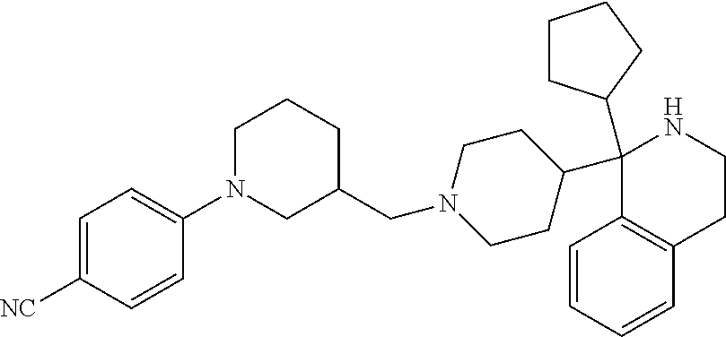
C1(C2CCCC2)(C2CCN(CC3CCCN(C4=CC=C([NC])C=C4)C3)CC2)C2=C(CCN1)C=CC=C2
